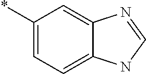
C1(*)=CC=C2C(=C1)N=CN2
